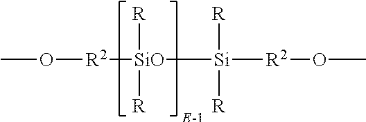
CO[R2][SiO]([Si]([R2]OC)([R])[R])([R])[R]
